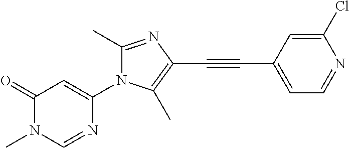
C1(=O)N(C)C=NC(N2C(C)=NC(C#CC3=CC=NC(Cl)=C3)=C2C)=C1
